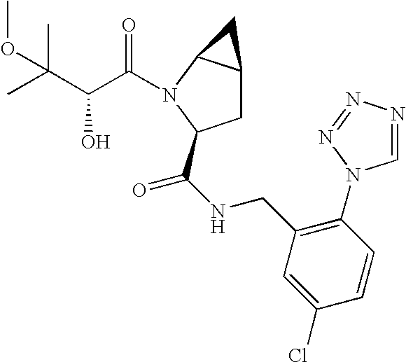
C(C(C(=O)N1C2C(CC1C(NCC1=C(N3C=NN=N3)C=CC(Cl)=C1)=O)C2)O)(C)(C)OC
